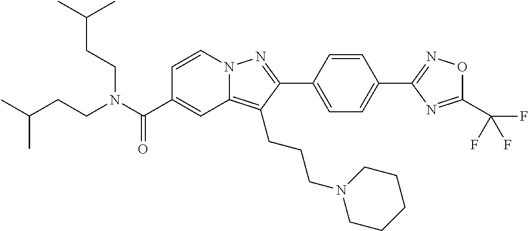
C1=CN2C(=C(CCCN3CCCCC3)C(C3=CC=C(C4=NOC(C(F)(F)F)=N4)C=C3)=N2)C=C1C(N(CCC(C)C)CCC(C)C)=O
